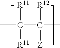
CC([R11])([R11])C([R12])([Z])C
